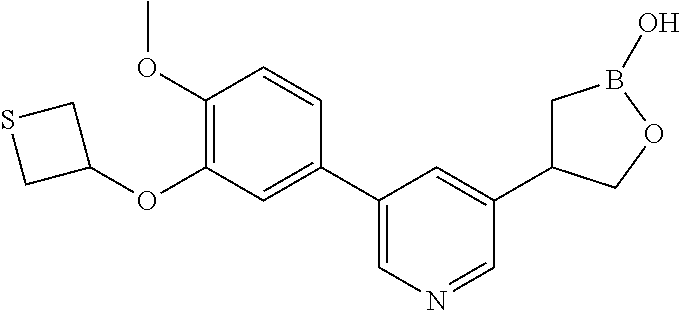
C1(C2=CC(OC3CSC3)=C(OC)C=C2)=CN=CC(C2CB(O)OC2)=C1
